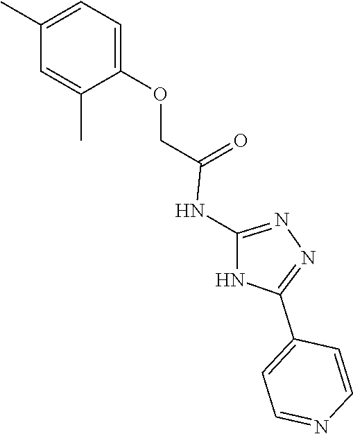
N1=C(NC(COC2=CC=C(C)C=C2C)=O)NC(C2=CC=NC=C2)=N1
